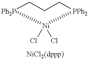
C1C[PPh2][Ni](Cl)(Cl)[Ph2P]C1
